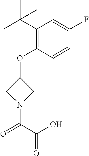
C1(OC2CN(C(C(=O)O)=O)C2)=C(C(C)(C)C)C=C(F)C=C1
